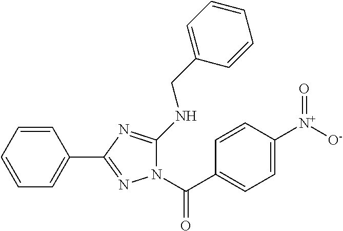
C1=CC=CC=C1C1=NN(C(C2=CC=C([N+]([O-])=O)C=C2)=O)C(NCC2=CC=CC=C2)=N1
